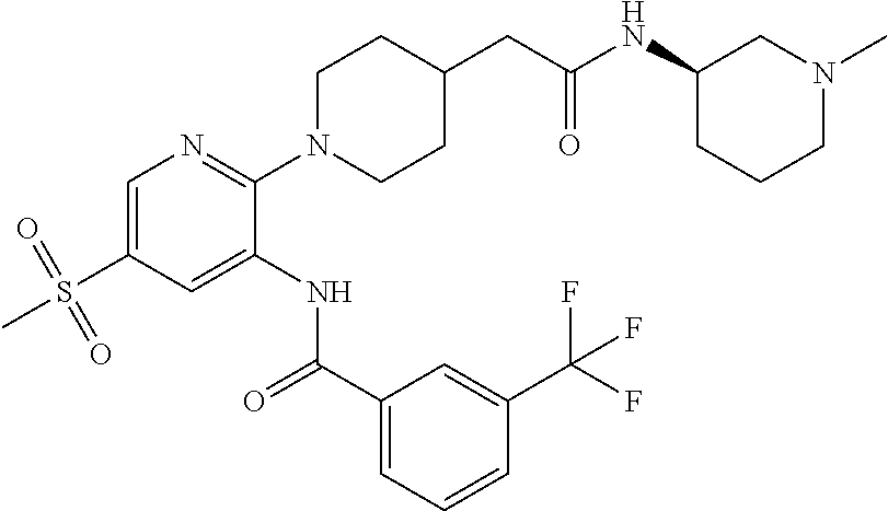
C1=C(S(=O)(=O)C)C=C(NC(C2=CC=CC(C(F)(F)F)=C2)=O)C(N2CCC(CC(NC3CCCN(C)C3)=O)CC2)=N1
